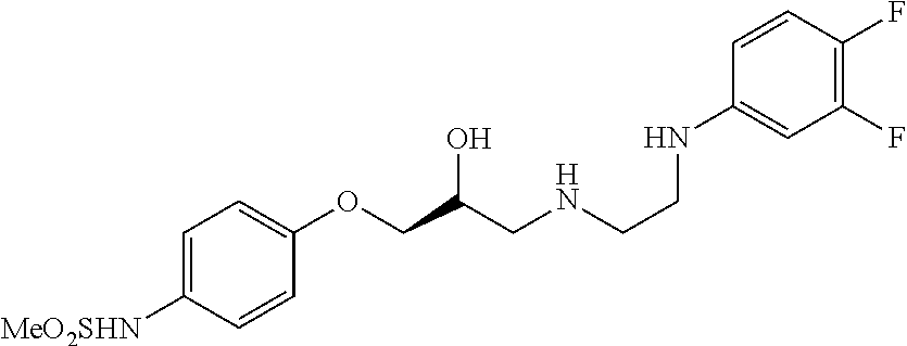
C1=C([MeO2SHN])C=CC(OCC(CNCCNC2=CC(F)=C(F)C=C2)O)=C1
